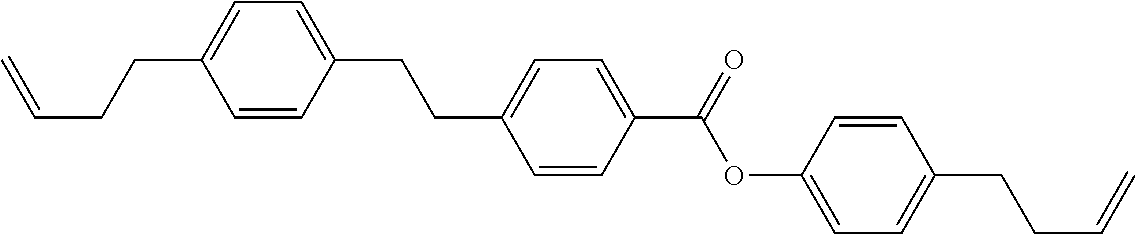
C=CCCC1=CC=C(CCC2=CC=C(C(OC3=CC=C(CCC=C)C=C3)=O)C=C2)C=C1
